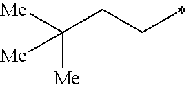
[Me]C([Me])(CCC)[Me]
